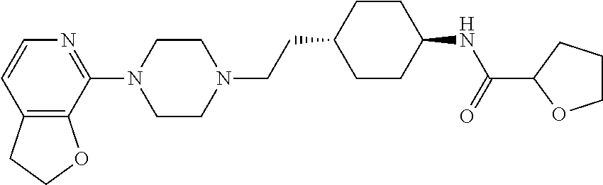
C12=C(C(N3CCN(CCC4CCC(NC(=O)C5CCCO5)CC4)CC3)=NC=C1)OCC2
